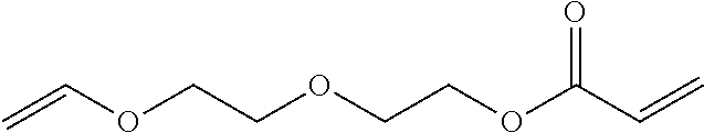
C=COCCOCCOC(C=C)=O
